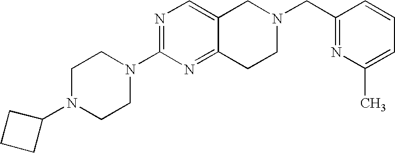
C1N(C2CCC2)CCN(C2=NC=C3C(=N2)CCN(CC2=NC(C)=CC=C2)C3)C1
